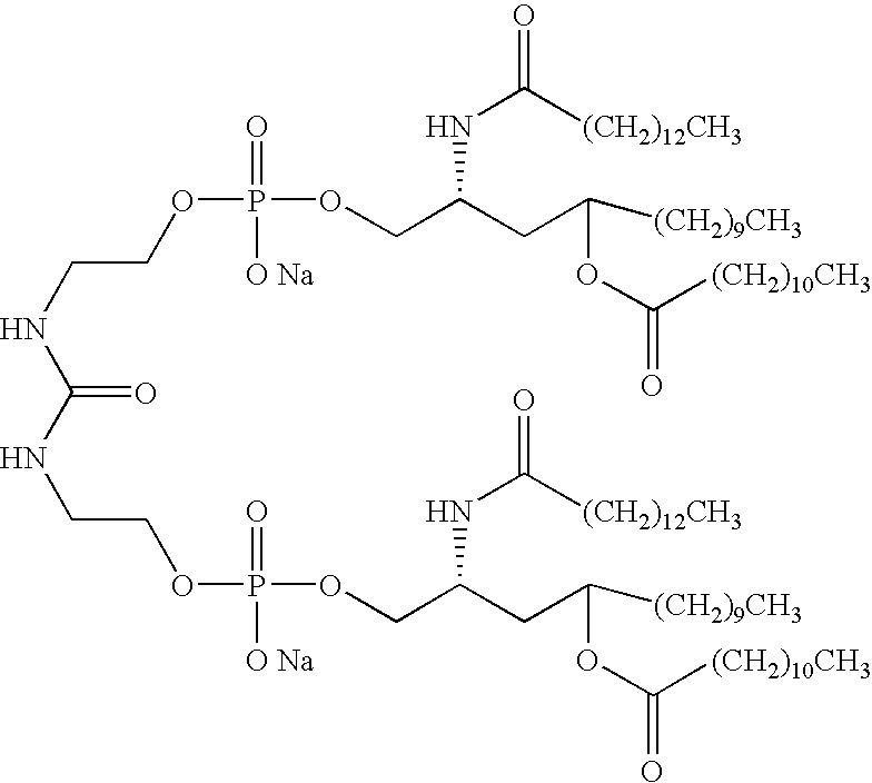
C(=O)(NCCOP(OCC(CC([(CH2)9CH3])OC(=O)[(CH2)10CH3])NC(=O)[(CH2)12CH3])(=O)[O Na])NCCOP(=O)([O Na])OCC(CC([(CH2)9CH3])OC(=O)[(CH2)10CH3])NC(=O)[(CH2)12CH3]
